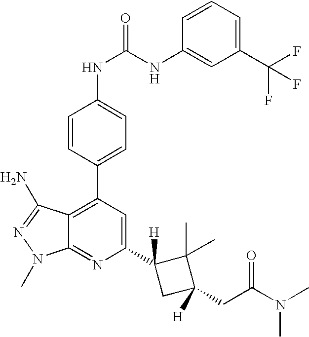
C12=C(C3=CC=C(NC(NC4=CC(C(F)(F)F)=CC=C4)=O)C=C3)C=C(C3([H])CC(CC(N(C)C)=O)([H])C3(C)C)N=C1N(C)N=C2N
